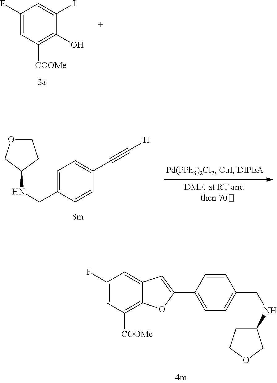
C1(F)=CC([COOMe])=C(O)C(I)=C1.C1(F)=CC([COOMe])=C2C(=C1)C=C(C1=CC=C(CNC3CCOC3)C=C1)O2.C1=C(CNC2CCOC2)C=CC(C#C[H])=C1
